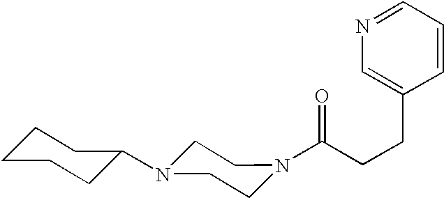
C(CCC1=CN=CC=C1)(=O)N1CCN(C2CCCCC2)CC1
